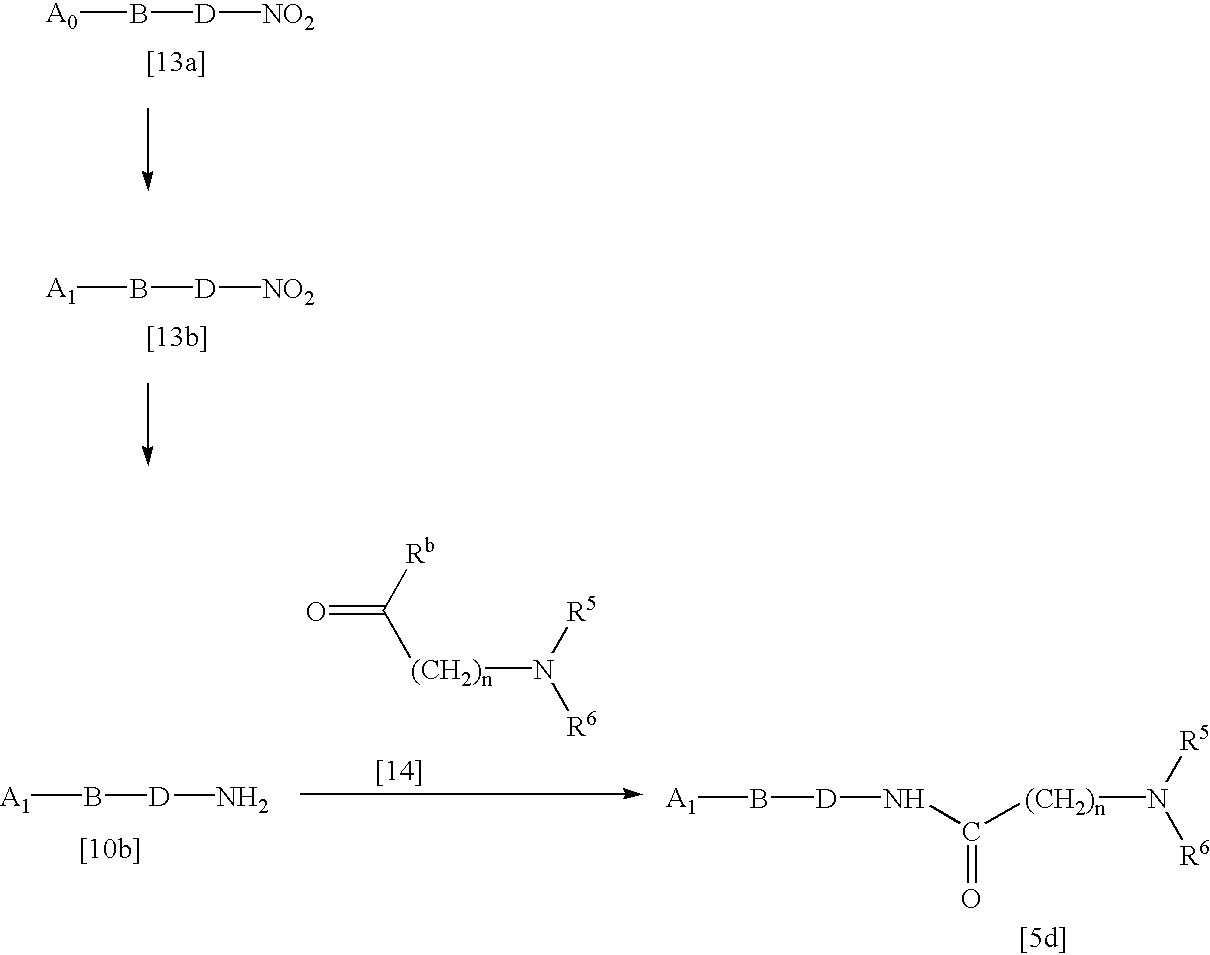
[A0]B[D][NO2].[A1]B[D][NO2].[A1]B[D]N.O=C([Rb])[(CH2)n]N([R5])[R6].[A1]B[D]NC([(CH2)n]N([R5])[R6])=O
